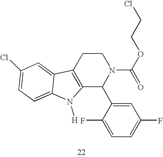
C12=C(CCN(C(=O)OCCCl)C1C1=CC(F)=CC=C1F)C1=CC(Cl)=CC=C1N2[H]
